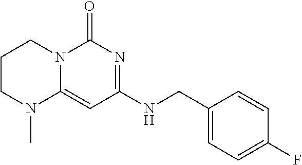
C1CN(C)C2=CC(NCC3=CC=C(F)C=C3)=NC(=O)N2C1
